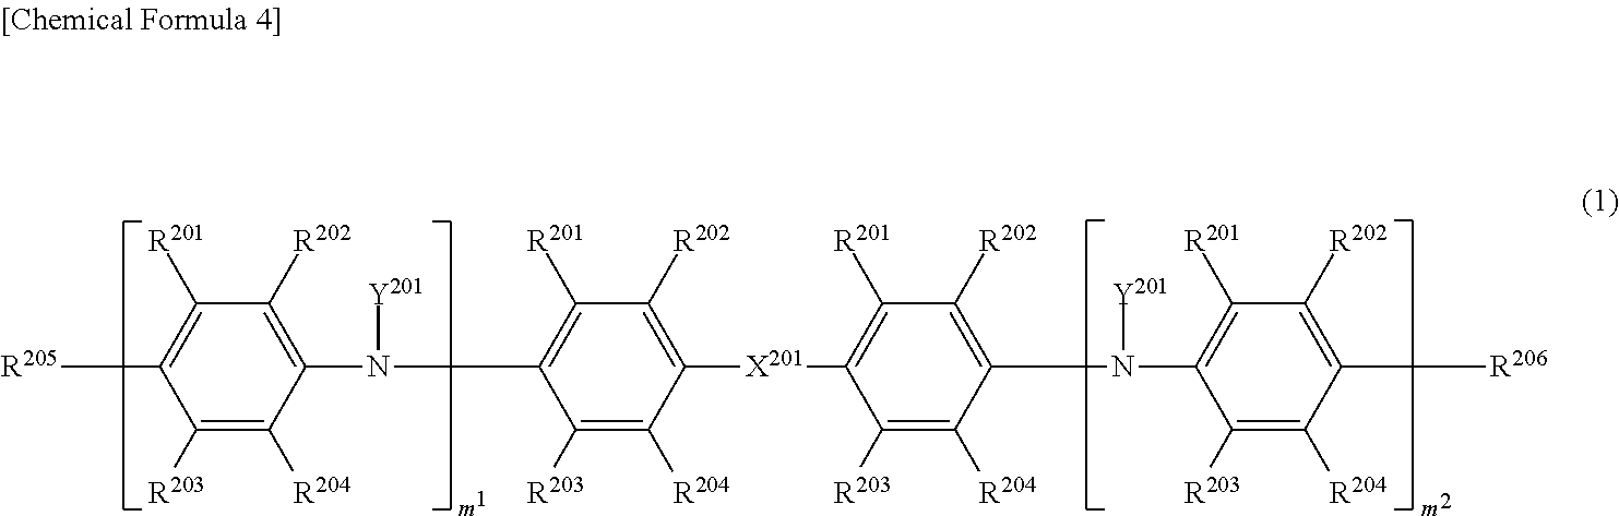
C1([R203])=C([R204])C([R206])=C([R202])C([R201])=C1N([Y201])C1=C([R202])C([R201])=C([X201]C2=C([R202])C([R201])=C(N(C3=C([R202])C([R201])=C([R205])C([R203])=C3[R204])[Y201])C([R203])=C2[R204])C([R203])=C1[R204]
